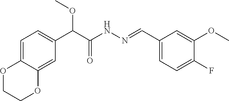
C(C(NN=CC1=CC=C(F)C(OC)=C1)=O)(OC)C1=CC=C2C(=C1)OCCO2
